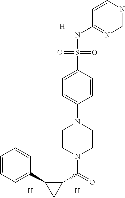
[H].C1(NS(C2=CC=C(N3CCN(C(=O)C4C(C5=CC=CC=C5)C4)CC3)C=C2)(=O)=O)=NC=NC=C1.[H].[H]
